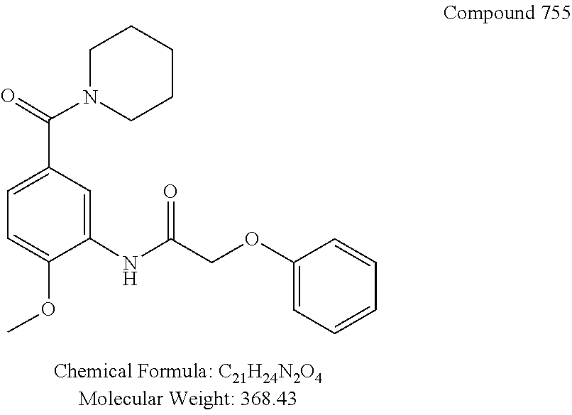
C1CN(C(C2=CC=C(OC)C(NC(=O)COC3=CC=CC=C3)=C2)=O)CCC1
